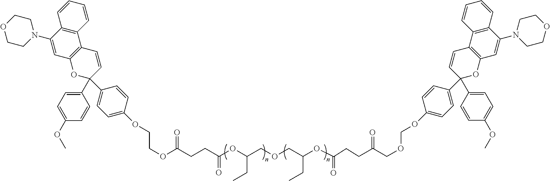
C(COCOC1=CC=C(C2(C3=CC=C(OC)C=C3)OC3=C(C=C2)C2=C(C(N4CCOCC4)=C3)C=CC=C2)C=C1)(=O)CCC(OC(COCC(OC(CCC(OCCOC1=CC=C(C2(C3=CC=C(OC)C=C3)C=CC3=C(O2)C=C(N2CCOCC2)C2=C3C=CC=C2)C=C1)=O)=O)CC)CC)=O
